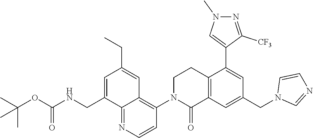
C12=C(C=C(CN3C=NC=C3)C=C1C1=CN(C)N=C1[CF3])C(=O)N(C1=C3C(=NC=C1)C(CNC(OC(C)(C)C)=O)=CC(CC)=C3)CC2
